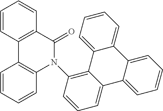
C1=CC2=C(C=C1)C(=O)N(C1=C3C(=CC=C1)C1=CC=CC=C1C1=CC=CC=C31)C1=C2C=CC=C1
